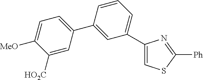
C1([HO2C])=CC(C2=CC(C3=CSC([Ph])=N3)=CC=C2)=CC=C1[MeO]
